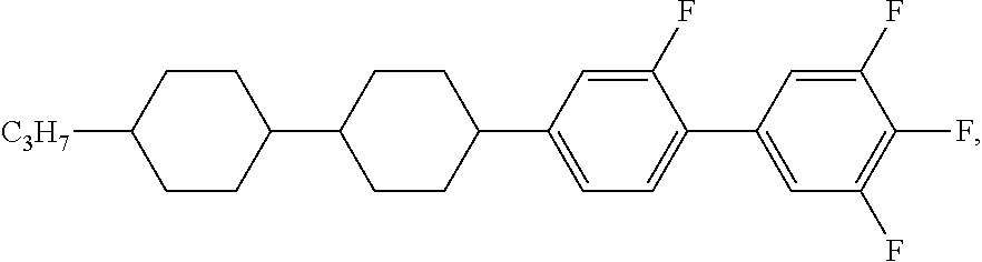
C1CC(C2CCC(C3=CC=C(C4=CC(F)=C(F)C(F)=C4)C(F)=C3)CC2)CCC1[C3H7]
